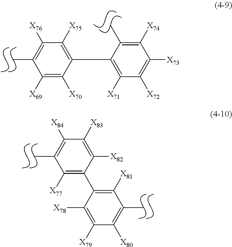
C1([X76])=C(C)C([X69])=C([X70])C(C2=C([X71])C([X72])=C([X73])C([X74])=C2C)=C1[X75].C1([X84])=C(C)C([X77])=C(C2=C([X81])C(C)=C([X80])C([X79])=C2[X78])C([X82])=C1[X83]
